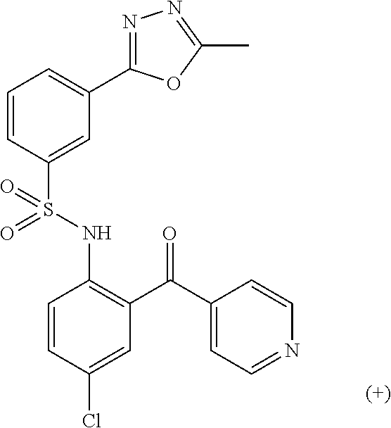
C1=CC(S(NC2=C(C(C3=CC=NC=C3)=O)C=C(Cl)C=C2)(=O)=O)=CC(C2=NN=C(C)O2)=C1
